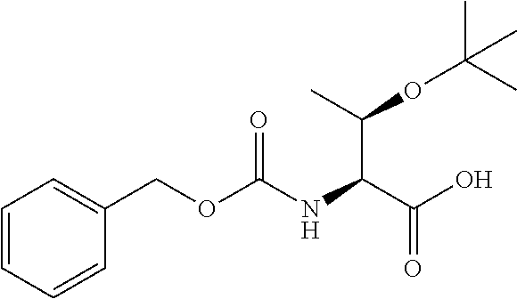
C1=CC=CC(COC(NC(C(O)=O)C(C)OC(C)(C)C)=O)=C1
